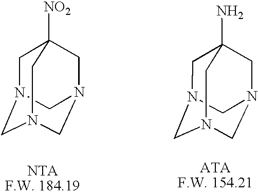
C1N2CN3CN(CC1([NO2])C3)C2.C1N2CN3CN(CC1(N)C3)C2
